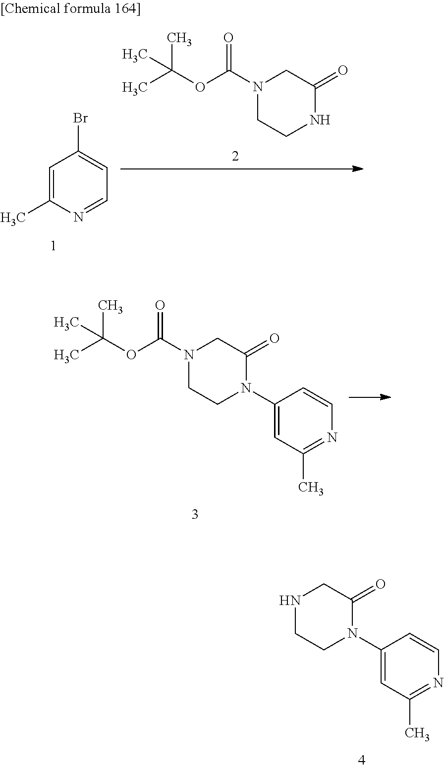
C1=C(C)N=CC=C1Br.CC(OC(N1CCNC(=O)C1)=O)(C)C.CC(OC(N1CCN(C2=CC(C)=NC=C2)C(=O)C1)=O)(C)C.N1CCN(C2=CC(C)=NC=C2)C(=O)C1
